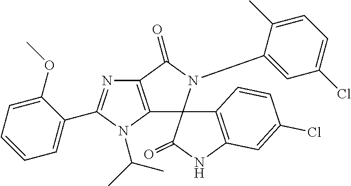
C12=C(N(C(C)C)C(C3=CC=CC=C3OC)=N1)C1(N(C3=CC(Cl)=CC=C3C)C2=O)C2=C(NC1=O)C=C(Cl)C=C2
